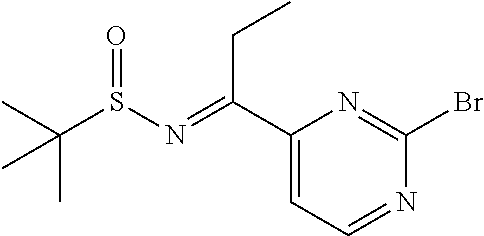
BrC1=NC(C(=NS(C(C)(C)C)=O)CC)=CC=N1
